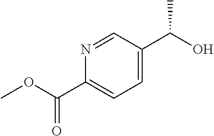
C1=C(C(O)C)C=NC(C(OC)=O)=C1
